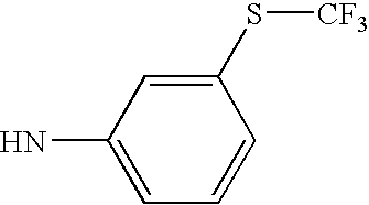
C1=CC=C(N)C=C1S[CF3]
